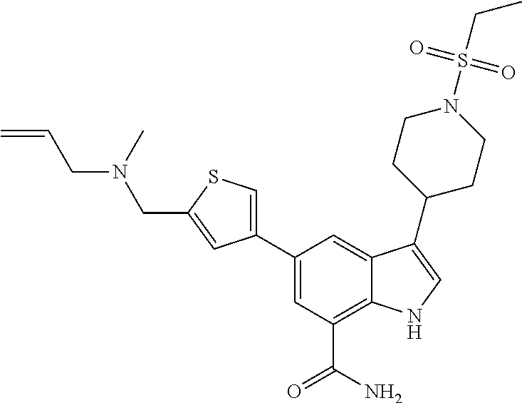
C1(C2=CSC(CN(CC=C)C)=C2)=CC(C(N)=O)=C2C(=C1)C(C1CCN(S(CC)(=O)=O)CC1)=CN2
